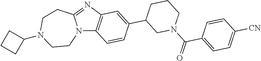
C12=C(C=CC(C3CN(C(=O)C4=CC=C([CN])C=C4)CCC3)=C1)N1C(=N2)CCN(C2CCC2)CC1
